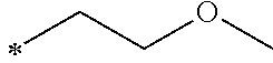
C(C)COC
